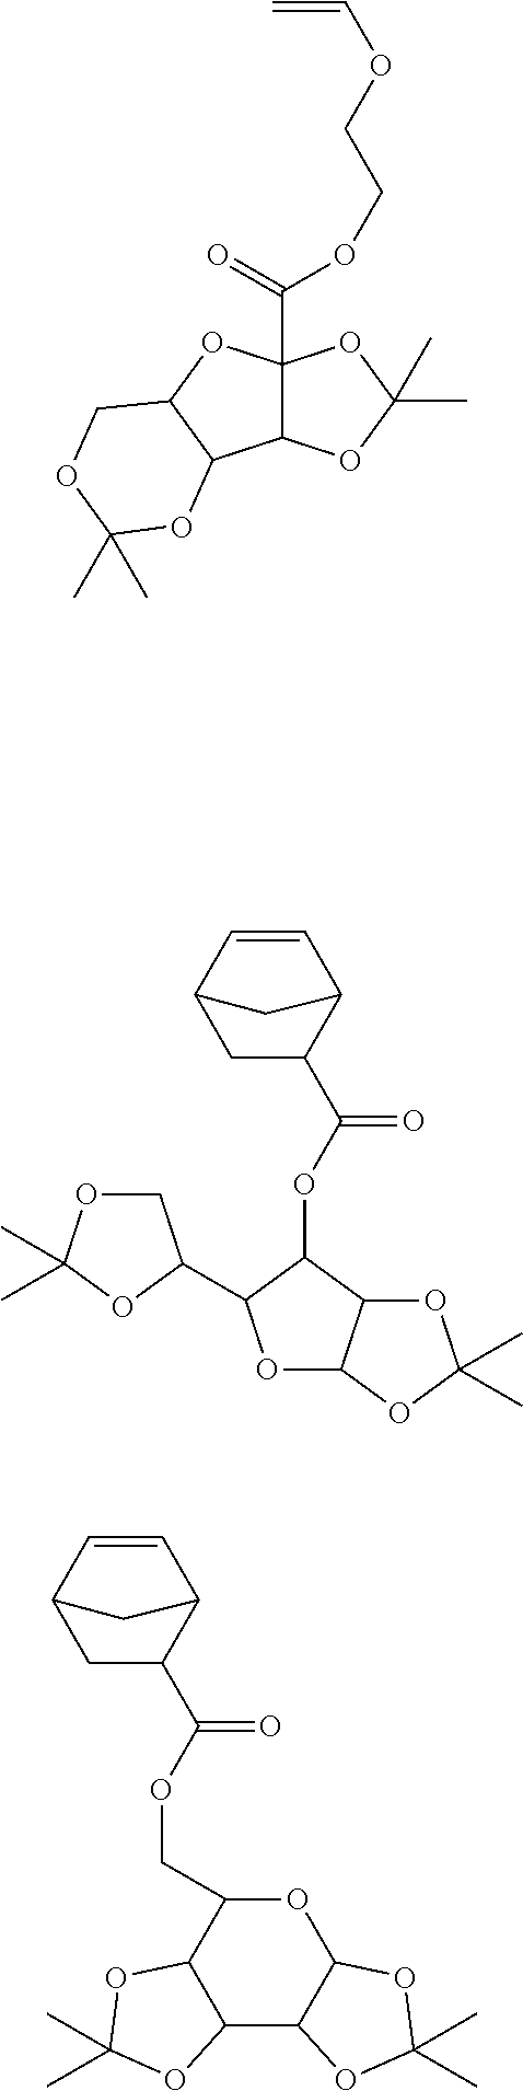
C1=CC2CC(C(OCC3OC4C(C5C3OC(C)(C)O5)OC(C)(C)O4)=O)C1C2.O(CCOC=C)C(C12C(OC(C)(C)O1)C1C(O2)COC(C)(C)O1)=O.C1=CC2CC(C(OC3C(C4COC(C)(C)O4)OC4C3OC(C)(C)O4)=O)C1C2
